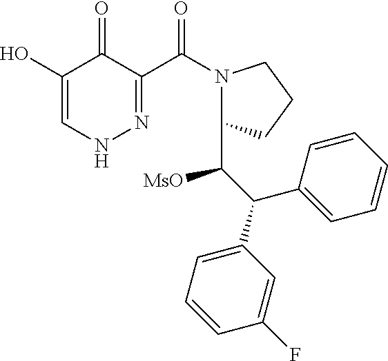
C1(O)=CNN=C(C(N2C(C([MsO])C(C3=CC=CC(F)=C3)C3=CC=CC=C3)CCC2)=O)C1=O
